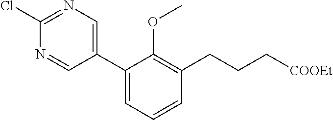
C1(C2=CN=C(Cl)N=C2)=CC=CC(CCC[COOEt])=C1OC
